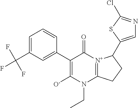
C1(C(F)(F)F)=CC=CC(C2=C([O-])N(CC)C3=[N+](C2=O)C(C2=CN=C(Cl)S2)CC3)=C1
